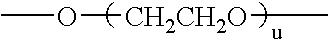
CO[CH2CH2O]C
